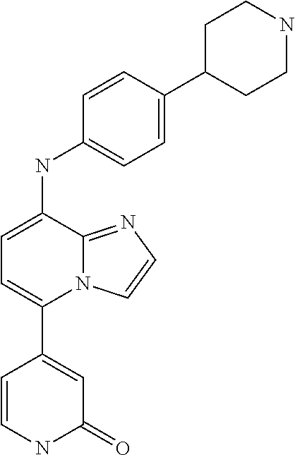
C1(=O)C=C(C2=CC=C(NC3=CC=C(C4CCNCC4)C=C3)C3=NC=CN23)C=CN1
